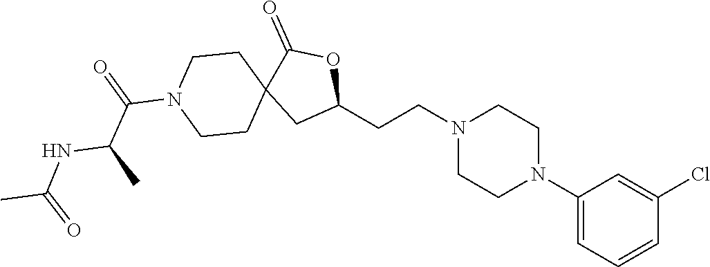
C1(N2CCN(CCC3OC(=O)C4(C3)CCN(C(C(NC(C)=O)C)=O)CC4)CC2)=CC=CC(Cl)=C1
